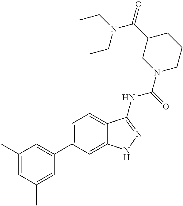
C1(C)=CC(C)=CC(C2=CC=C3C(=C2)NN=C3NC(=O)N2CCCC(C(N(CC)CC)=O)C2)=C1
